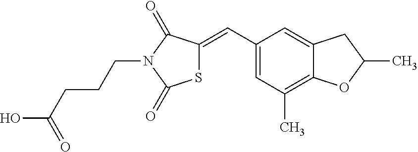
S1C(=CC2=CC(C)=C3C(=C2)CC(C)O3)C(=O)N(CCCC(O)=O)C1=O
